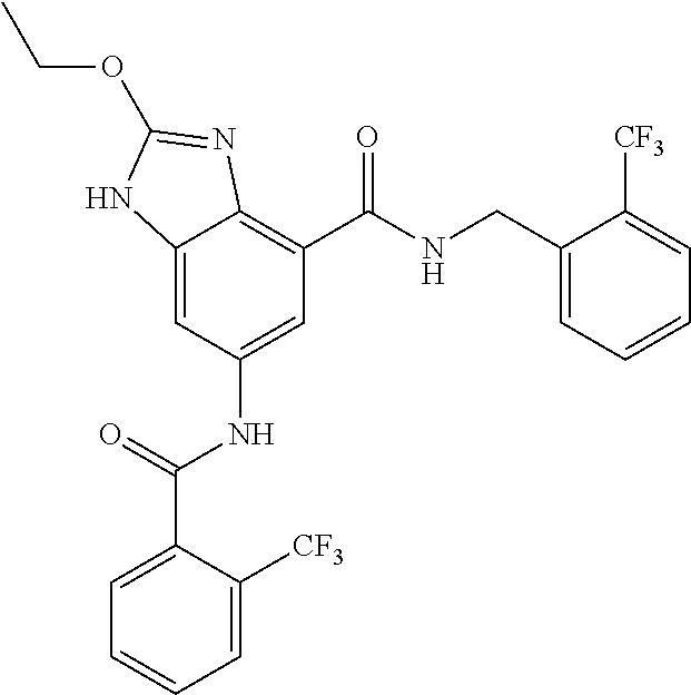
C12=CC(NC(C3=CC=CC=C3[CF3])=O)=CC(C(=O)NCC3=CC=CC=C3[CF3])=C1N=C(OCC)N2
